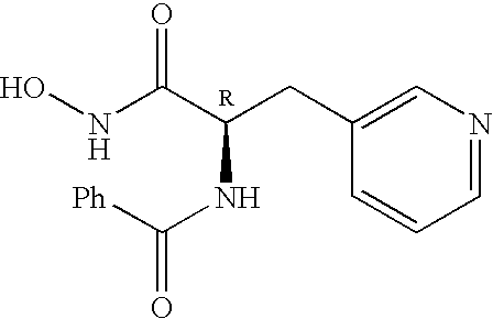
N(C(C(CC1=CN=CC=C1)NC([Ph])=O)=O)O
